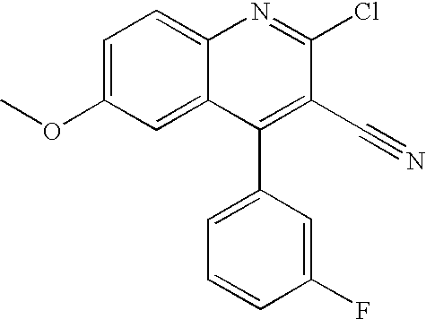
C1=C(OC)C=C2C(=C1)N=C(Cl)C(C#N)=C2C1=CC=CC(F)=C1
